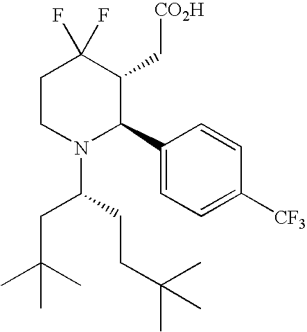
C1CN(C(CCC(C)(C)C)CC(C)(C)C)C(C2=CC=C([CF3])C=C2)C(C[CO2H])C1(F)F
